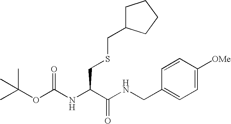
O(C(NC(C(NCC1=CC=C([OMe])C=C1)=O)CSCC1CCCC1)=O)C(C)(C)C
